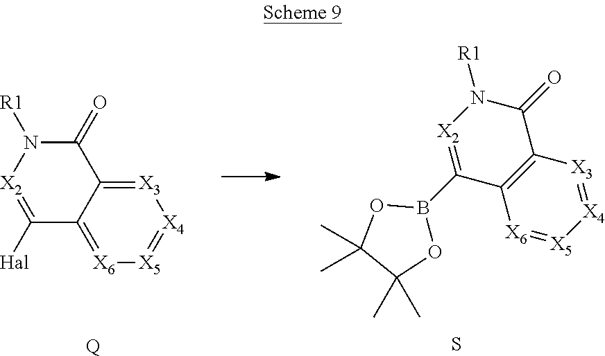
[X3]1=C2C(=[X6][X5]=[X4]1)C([Hal])=[X2]N([R1])C2=O.[Q].[X3]1=[X4][X5]=[X6]C2=C1C(=O)N([R1])[X2]=C2B1OC(C)(C)C(C)(C)O1.S
